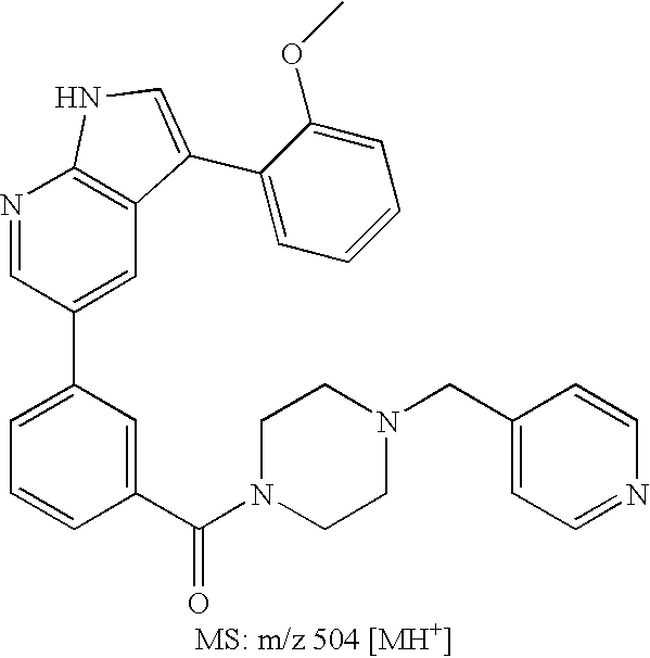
C1=C(C2=CC3=C(N=C2)NC=C3C2=CC=CC=C2OC)C=C(C(N2CCN(CC3=CC=NC=C3)CC2)=O)C=C1
